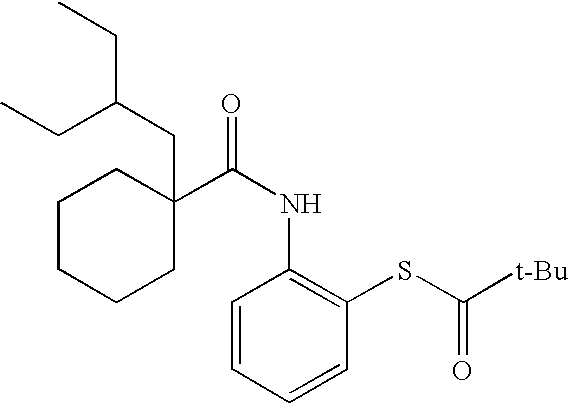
C1C(C(NC2=C(SC([t-Bu])=O)C=CC=C2)=O)(CC(CC)CC)CCCC1
